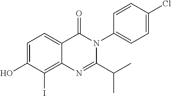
C1=C(O)C(I)=C2C(=C1)C(=O)N(C1=CC=C(Cl)C=C1)C(C(C)C)=N2
